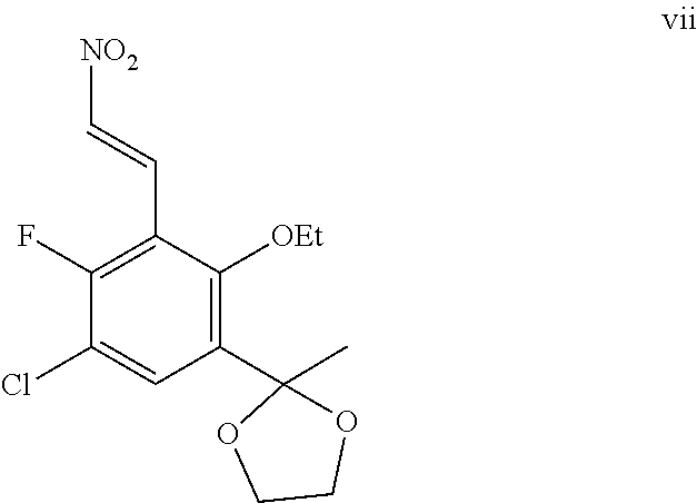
C1(Cl)=CC(C2(C)OCCO2)=C([OEt])C(C=C[NO2])=C1F
